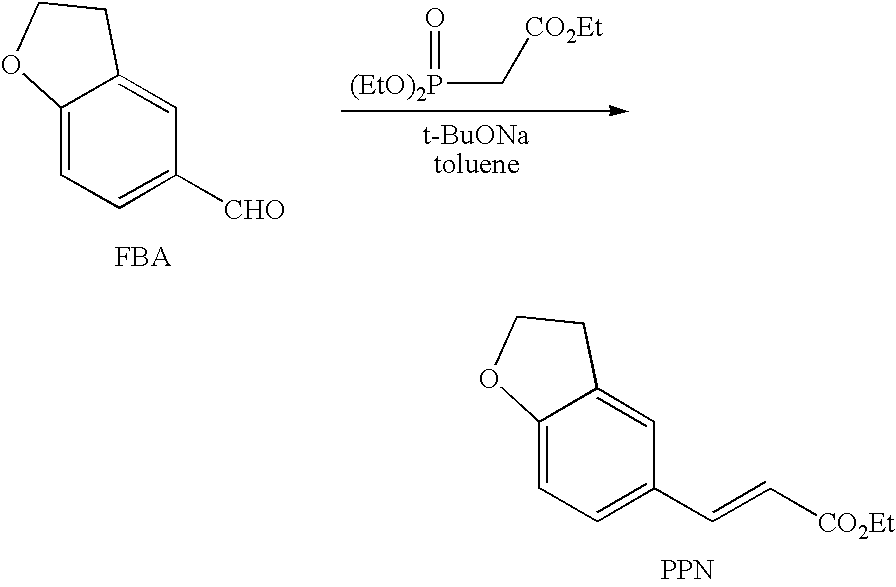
C12=CC=C(C=C[CO2Et])C=C1CCO2.[PPN].C12=CC=C([CHO])C=C1CCO2.[FBA].O=[(EtO)2P]C[CO2Et]
